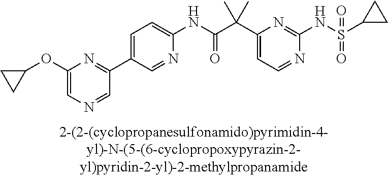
C1(NC(=O)C(C2=CC=NC(NS(=O)(=O)C3CC3)=N2)(C)C)=CC=C(C2=NC(OC3CC3)=CN=C2)C=N1
